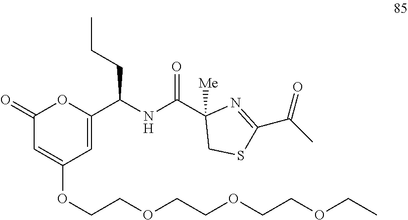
C1(=O)C=C(OCCOCCOCCOCC)C=C(C(NC(C2([Me])CSC(C(=O)C)=N2)=O)CCC)O1
